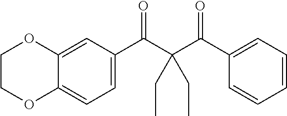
C1COC2=CC=C(C(=O)C(C(C3=CC=CC=C3)=O)(CC)CC)C=C2O1
